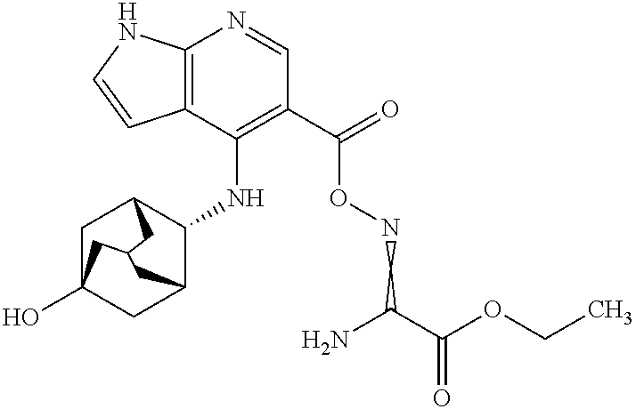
C12=C(C(NC3C4CC5(O)CC3CC(C5)C4)=C(C(=O)ONCC(N)C(OCC)=O)C=N1)C=CN2
